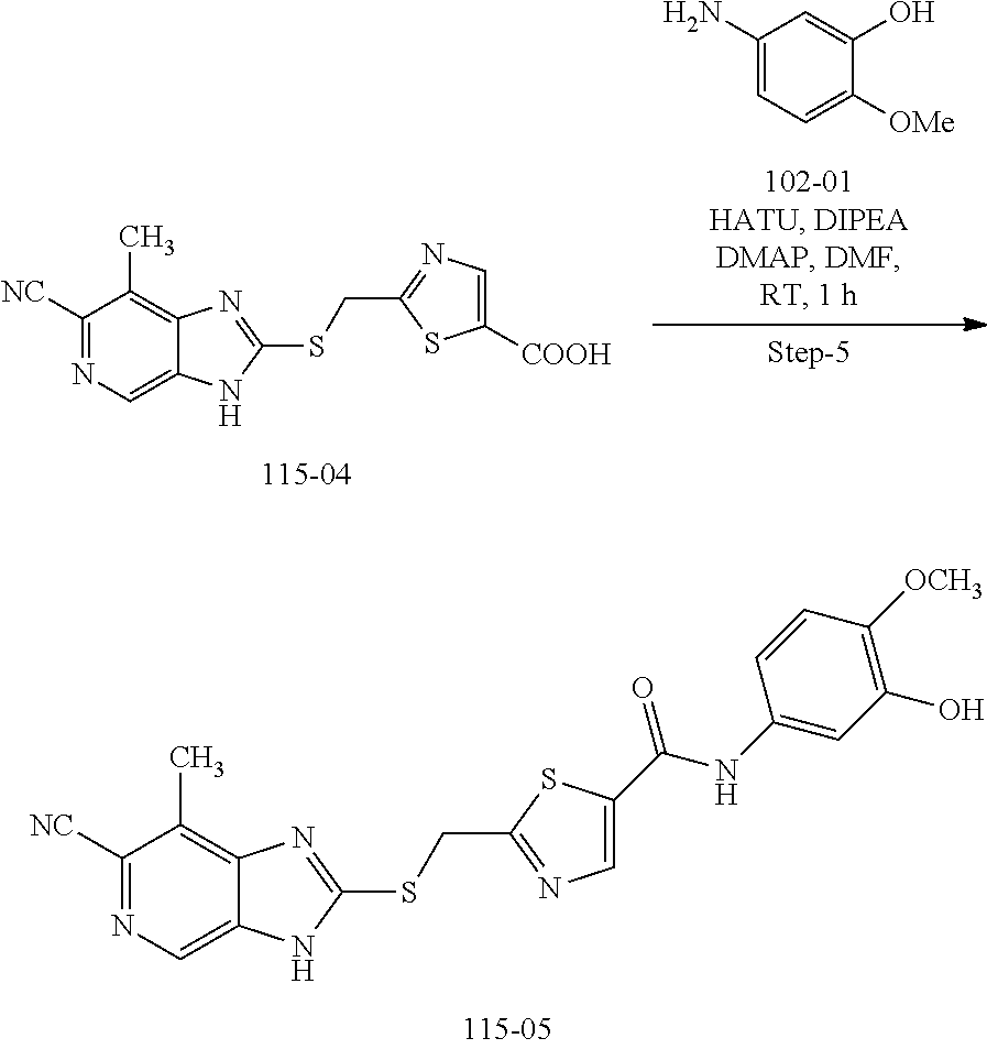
C1([NC])=NC=C2C(=C1C)N=C(SCC1=NC=C([COOH])S1)N2.C1(N)=CC=C([OMe])C(O)=C1.C1([NC])=NC=C2C(=C1C)N=C(SCC1=NC=C(C(NC3=CC(O)=C([OCH3])C=C3)=O)S1)N2
